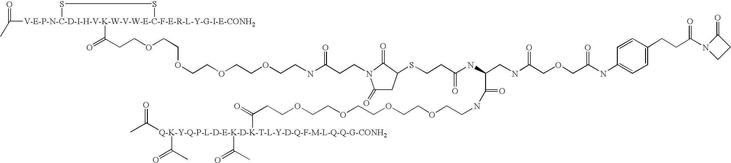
CC([V-E-P-N-C-D-I-H-V-K-W-V-W-E-C-F-E-R-L-Y-G-I-E-CONH2]1(C(=O)CCOCCOCCOCCOCCNC(CCN2C(=O)CC(SCCC(NC(C(=O)NCCOCCOCCOCCOCCC(=O)[Q-K-Y-Q-P-L-D-E-K-D-K-T-L-Y-D-Q-F-M-L-Q-Q-G-CONH2](C(C)=O)(C(C)=O)C(=O)C)CNC(COCC(NC3=CC=C(CCC(=O)N4CCC4=O)C=C3)=O)=O)=O)C2=O)=O)SS1)=O
